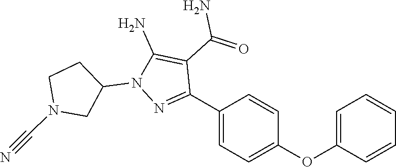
C1(C2=NN(C3CCN(C#N)C3)C(N)=C2C(=O)N)=CC=C(OC2=CC=CC=C2)C=C1
